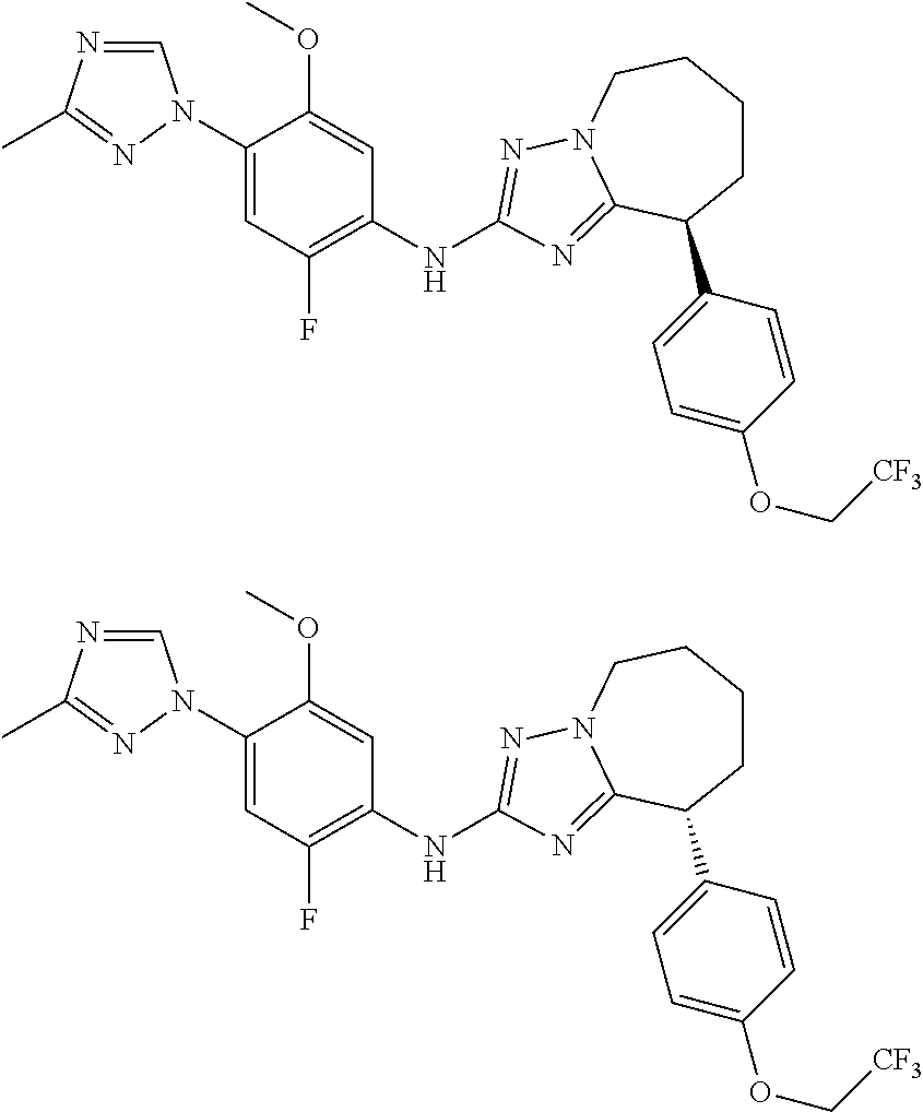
C1=NC(C)=NN1C1=CC(F)=C(NC2=NN3CCCCC(C4=CC=C(OC[CF3])C=C4)C3=N2)C=C1OC.C1=NC(C)=NN1C1=CC(F)=C(NC2=NN3CCCCC(C4=CC=C(OC[CF3])C=C4)C3=N2)C=C1OC
